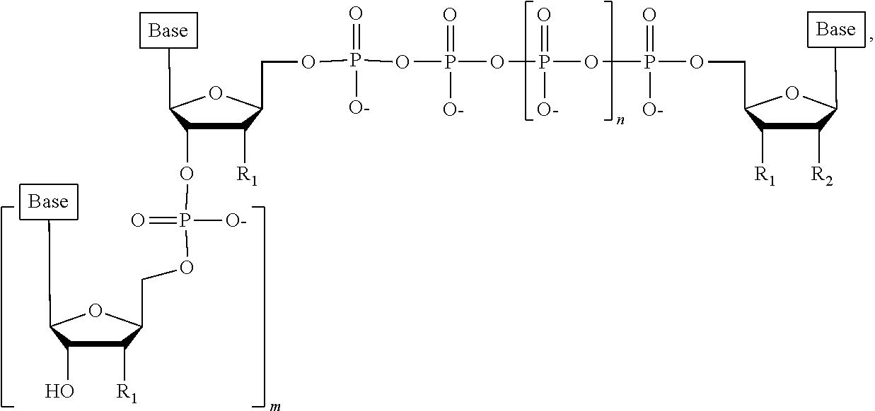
C1([R1])C(O)C(C)OC1COP(=O)([O-])OC1C([R1])C(COP(OP(=O)([O-])OP(=O)([O-])OP(OCC2C([R1])C([R2])C(C)O2)(=O)[O-])(=O)[O-])OC1C
